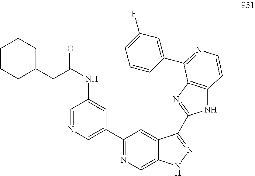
C1=NC=C(C2=NC=C3C(=C2)C(C2=NC4=C(N2)C=CN=C4C2=CC(F)=CC=C2)=NN3)C=C1NC(CC1CCCCC1)=O
